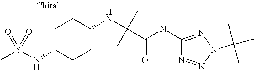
C1(NC(C(NC2=NN(C(C)(C)C)N=N2)=O)(C)C)CCC(NS(C)(=O)=O)CC1
